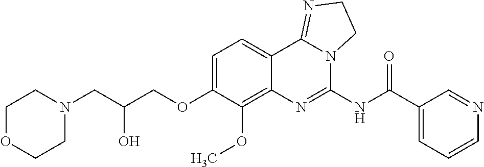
C1OCCN(CC(COC2=CC=C3C(=C2OC)N=C(NC(C2=CC=CN=C2)=O)N2C3=NCC2)O)C1
